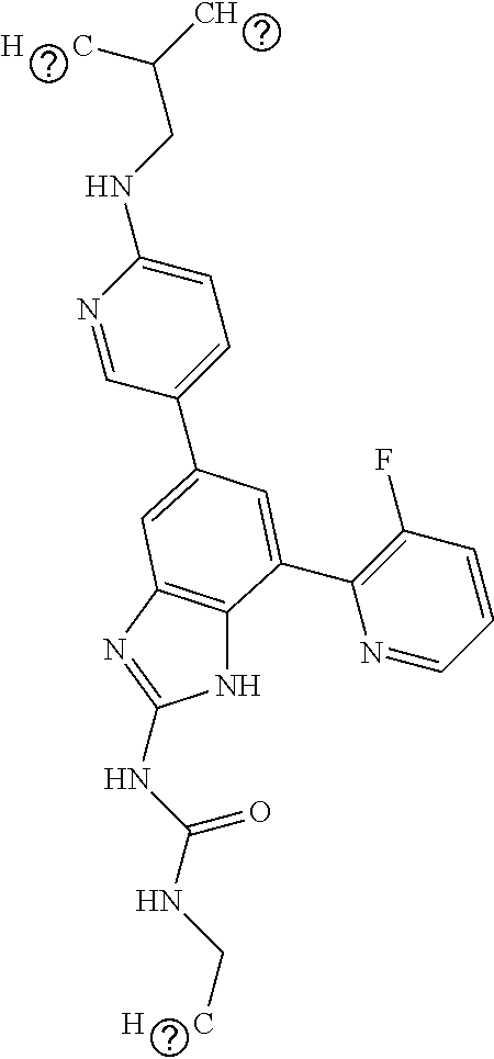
N1C2=C(N=C1NC(NC[H      C])=O)C=C(C1=CC=C(NCC(C)[H      C])N=C1)C=C2C1=C(F)C=CC=N1
